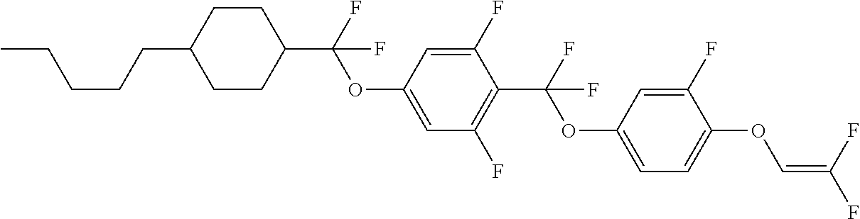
C1CC(C(F)(OC2=CC(F)=C(C(F)(OC3=CC=C(OC=C(F)F)C(F)=C3)F)C(F)=C2)F)CCC1CCCCC
